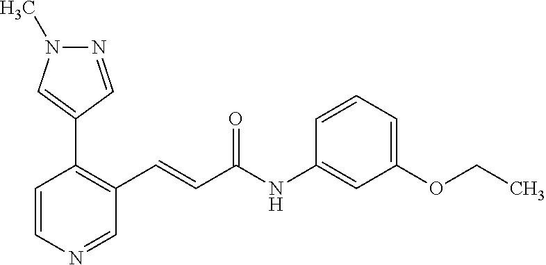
N1=CC(C2=C(C=CC(NC3=CC(OCC)=CC=C3)=O)C=NC=C2)=CN1C
